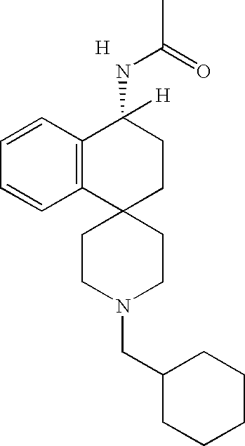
[H].C12=C(C=CC=C1)C(NC(C)=O)([H])CCC21CCN(CC2CCCCC2)CC1
